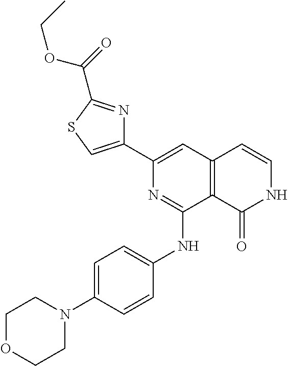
C1=CC(NC2=NC(C3=CSC(C(=O)OCC)=N3)=CC3=C2C(=O)NC=C3)=CC=C1N1CCOCC1
